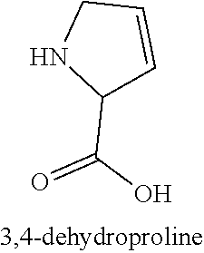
C1(C(O)=O)C=CCN1
